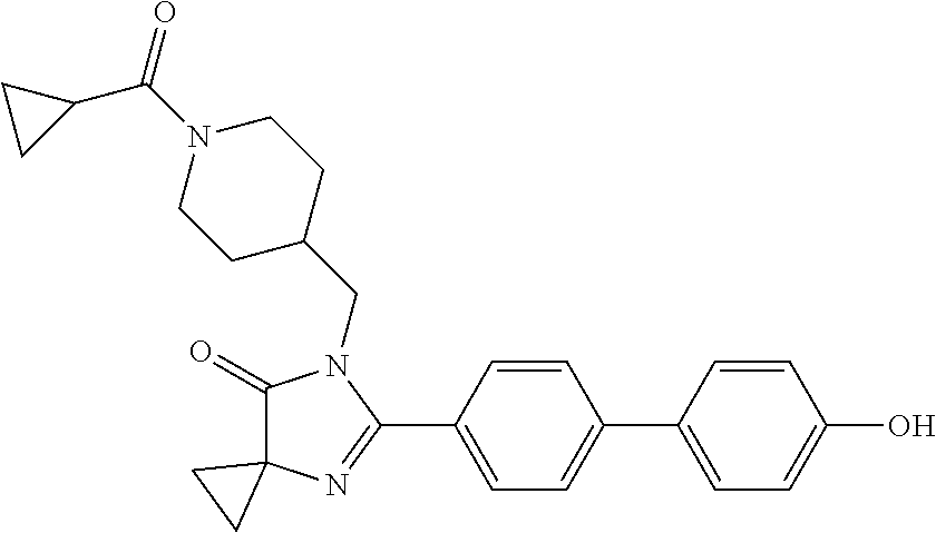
C1(=O)C2(N=C(C3=CC=C(C4=CC=C(O)C=C4)C=C3)N1CC1CCN(C(=O)C3CC3)CC1)CC2
